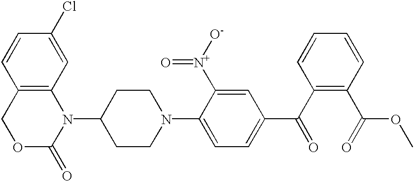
C1OC(=O)N(C2CCN(C3=CC=C(C(C4=C(C(=O)OC)C=CC=C4)=O)C=C3[N+]([O-])=O)CC2)C2=C1C=CC(Cl)=C2
